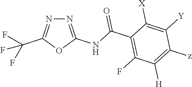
N1=C(NC(C2=C(F)C([H])=C([z])C([Y])=C2[X])=O)OC(C(F)(F)F)=N1
